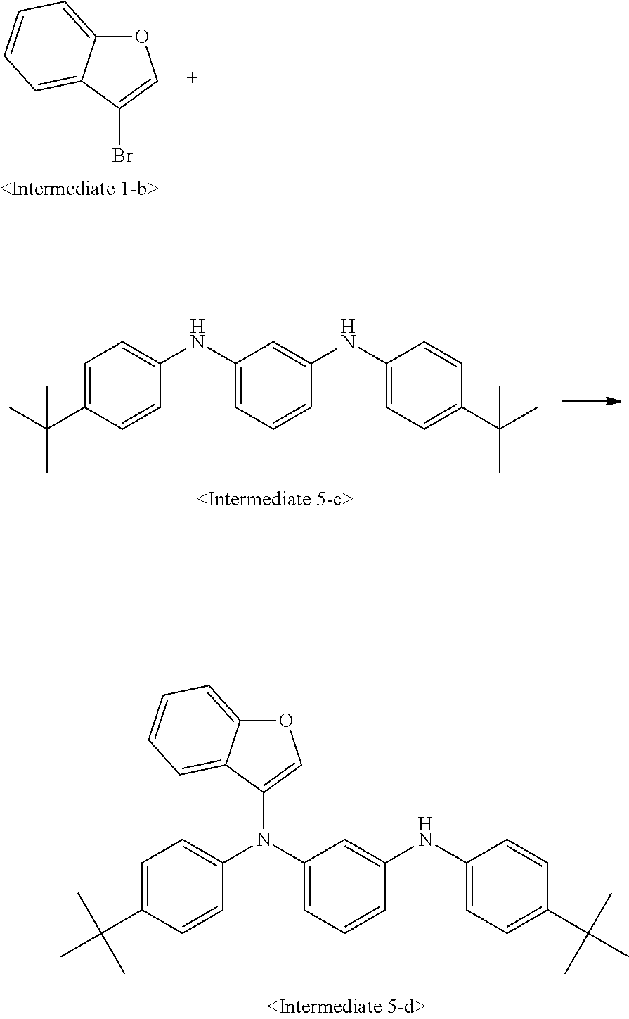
O1C2=CC=CC=C2C(Br)=C1.C1(NC2=CC(NC3=CC=C(C(C)(C)C)C=C3)=CC=C2)=CC=C(C(C)(C)C)C=C1.C1(NC2=CC(N(C3=CC=C(C(C)(C)C)C=C3)C3=COC4=CC=CC=C43)=CC=C2)=CC=C(C(C)(C)C)C=C1
